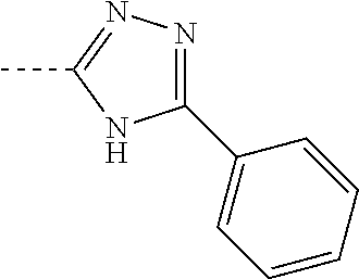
C1(C2=CC=CC=C2)=NN=C(C)N1
